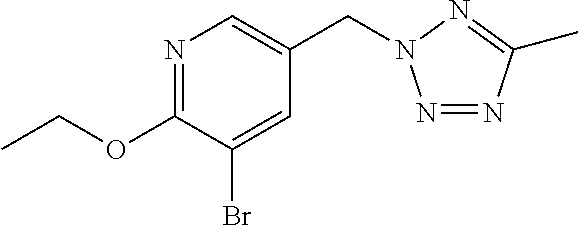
N1=C(OCC)C(Br)=CC(CN2N=NC(C)=N2)=C1
